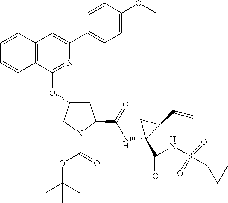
C12=C(C(OC3CC(C(NC4(C(=O)NS(C5CC5)(=O)=O)C(C=C)C4)=O)N(C(OC(C)(C)C)=O)C3)=NC(C3=CC=C(OC)C=C3)=C1)C=CC=C2
